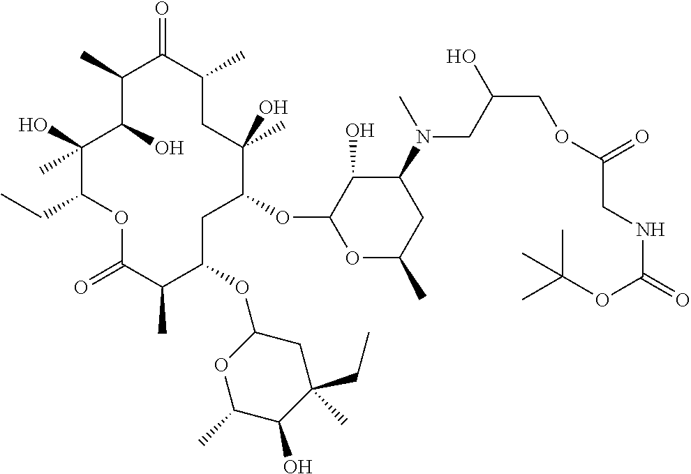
C1(O)(C)C(CC)OC(=O)C(C)C(OC2OC(C)C(O)C(CC)(C)C2)CC(OC2OC(C)CC(N(CC(COC(=O)CNC(OC(C)(C)C)=O)O)C)C2O)C(O)(C)CC(C)C(=O)C(C)C1O
